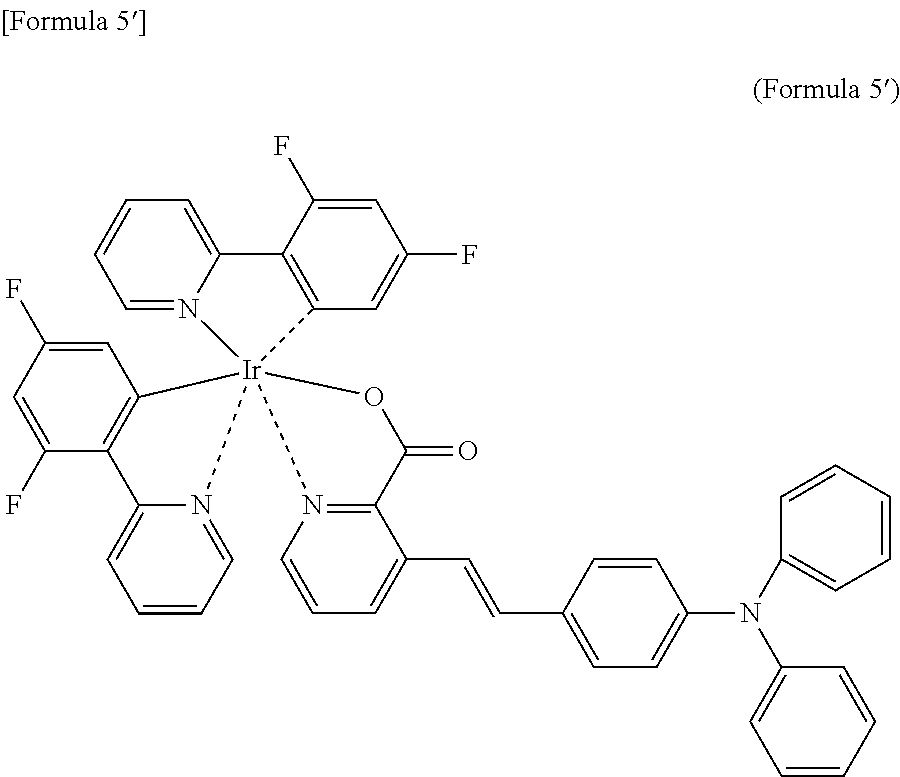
C1=C(F)C2=C(C=C1F)[Ir]13(N4=CC=CC=C24)(C2=C(C(F)=CC(F)=C2)C2=CC=CC=N12)N1=C(C(C=CC2=CC=C(N(C4=CC=CC=C4)C4=CC=CC=C4)C=C2)=CC=C1)C(=O)O3
